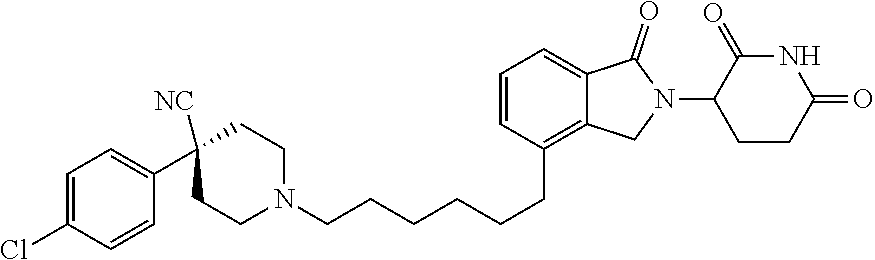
C1=CC(CCCCCCN2CCC(C3=CC=C(Cl)C=C3)([NC])CC2)=C2C(=C1)C(=O)N(C1CCC(=O)NC1=O)C2
